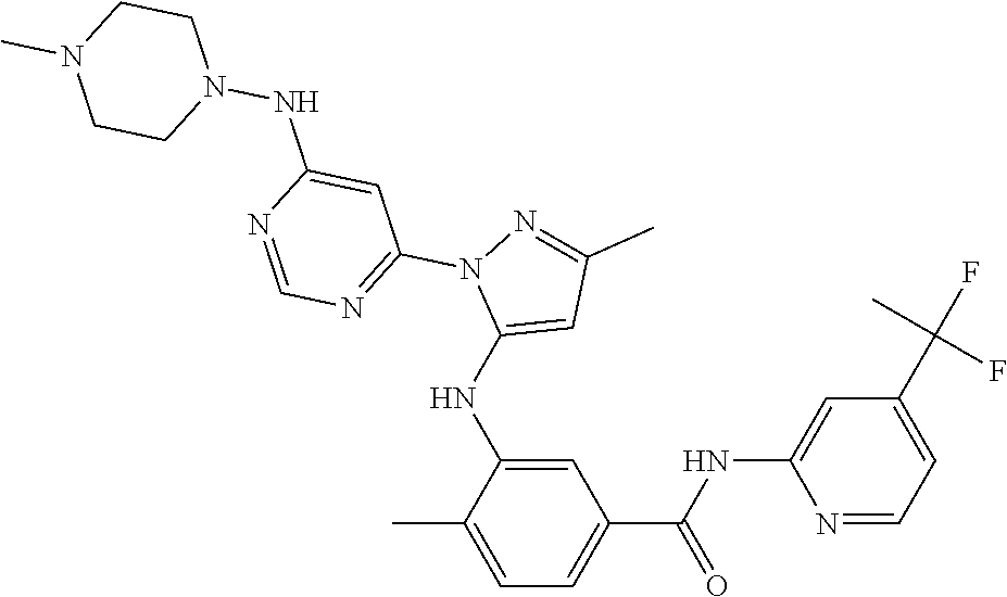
C1=C(NC2=CC(C)=NN2C2=NC=NC(NN3CCN(C)CC3)=C2)C(C)=CC=C1C(NC1=CC(C(C)(F)F)=CC=N1)=O
